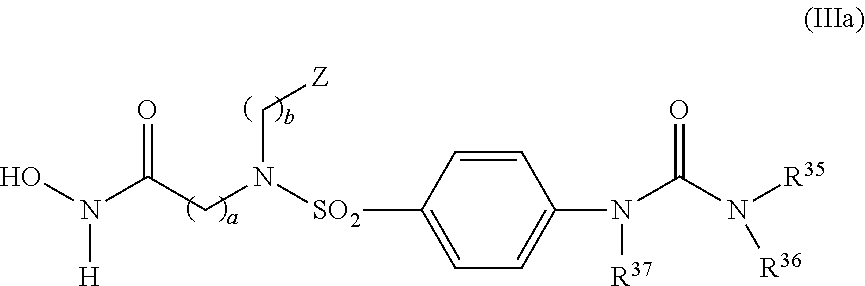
[H]N(O)C(CN([SO2]C1=CC=C(N([R37])C(N([R35])[R36])=O)C=C1)C[Z])=O
